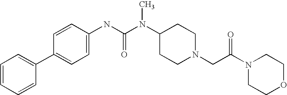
C1=CC=CC(C2=CC=C(NC(N(C3CCN(CC(N4CCOCC4)=O)CC3)C)=O)C=C2)=C1
